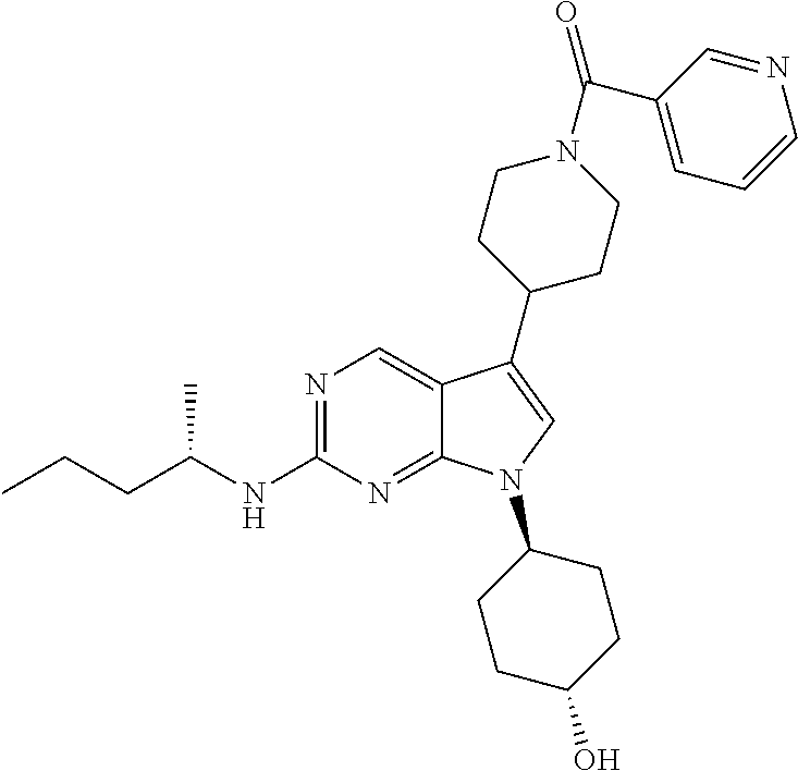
N1=C(NC(CCC)C)N=C2C(=C1)C(C1CCN(C(=O)C3=CC=CN=C3)CC1)=CN2C1CCC(O)CC1
